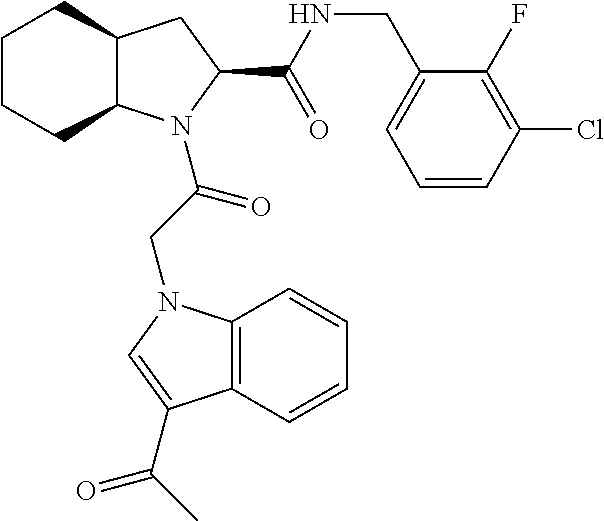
C12C(N(C(CN3C4=C(C=CC=C4)C(C(C)=O)=C3)=O)C(C(NCC3=CC=CC(Cl)=C3F)=O)C1)CCCC2
